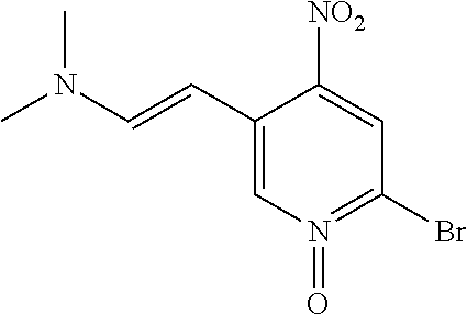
C1(C=CN(C)C)=CN(=O)=C(Br)C=C1[NO2]
